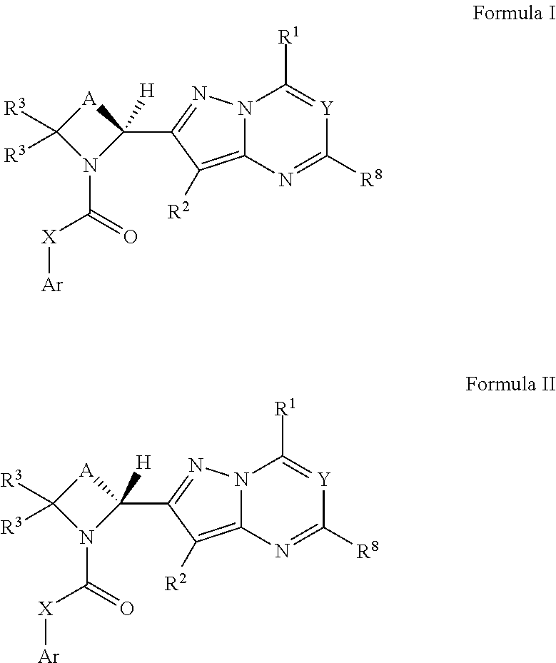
N12C(=C([R2])C(C3([H])[A]C([R3])([R3])N3C([X][Ar])=O)=N1)N=C([R8])[Y]=C2[R1].N12C(=C([R2])C(C3([H])[A]C([R3])([R3])N3C([X][Ar])=O)=N1)N=C([R8])[Y]=C2[R1]
